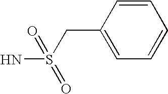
C1=CC(CS(N)(=O)=O)=CC=C1
